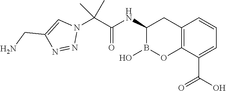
C12=C(C(C(O)=O)=CC=C1)OB(O)C(NC(=O)C(N1C=C(CN)N=N1)(C)C)C2
